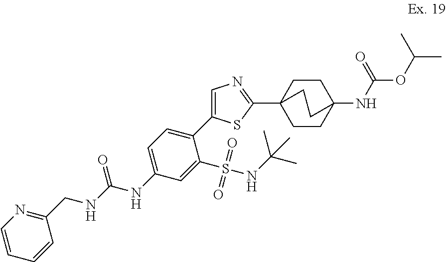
C1=CC=CC(CNC(NC2=CC=C(C3=CN=C(C45CCC(NC(OC(C)C)=O)(CC4)CC5)S3)C(S(NC(C)(C)C)(=O)=O)=C2)=O)=N1
